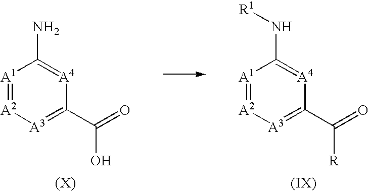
[A1]1=[A2][A3]=C(C(=O)[R])[A4]=C1N[R1].[A1]1=[A2][A3]=C(C(=O)O)[A4]=C1N
